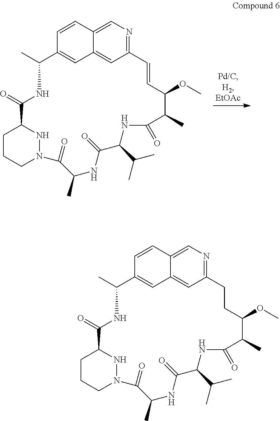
C1CCN2NC1C(=O)NC(C)C1=CC3=CC(=NC=C3C=C1)C=CC(OC)C(C)C(=O)NC(C(C)C)C(=O)NC(C)C2=O.C1CCN2NC1C(=O)NC(C)C1=CC3=CC(=NC=C3C=C1)CCC(OC)C(C)C(=O)NC(C(C)C)C(=O)NC(C)C2=O
